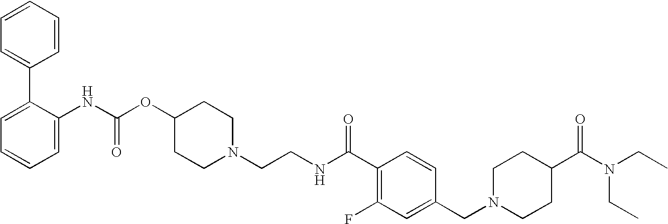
C1=CC=C(C2=CC=CC=C2NC(OC2CCN(CCNC(C3=C(F)C=C(CN4CCC(C(=O)N(CC)CC)CC4)C=C3)=O)CC2)=O)C=C1
